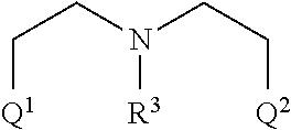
N([R3])(CC[Q1])CC[Q2]
